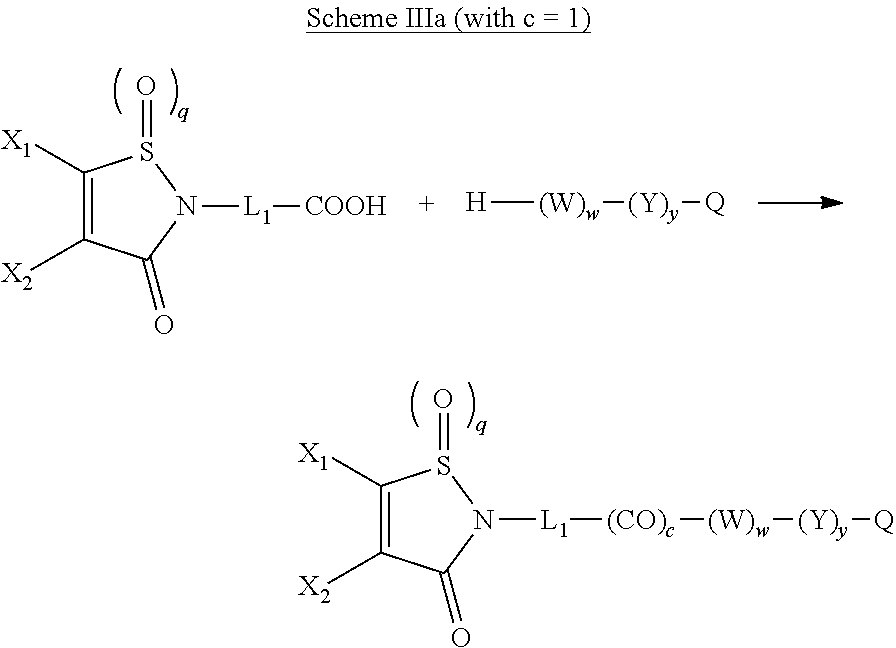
N1([L1][(CO)c][(W)w][(Y)y][Q])S(=O)C([X1])=C([X2])C1=O.N1([L1][COOH])S(=O)C([X1])=C([X2])C1=O.[H][(W)w][(Y)y][Q]
